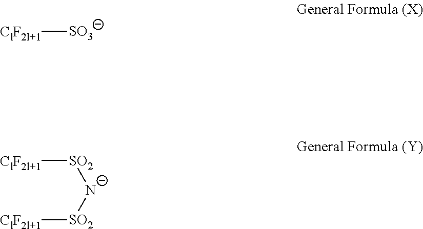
[ClF2l+1][SO3].[ClF2l+1][SO2][N-][SO2][ClF2l+1]
